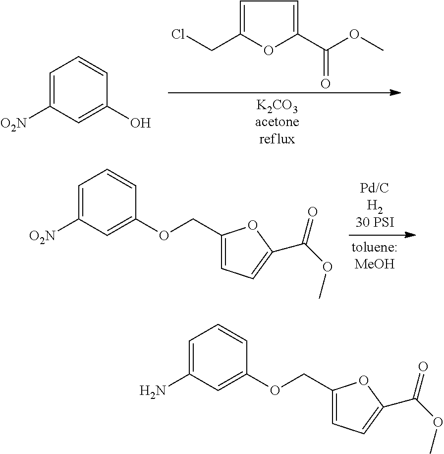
C1=C(CCl)OC(C(OC)=O)=C1.C1=C([O2N])C=C(O)C=C1.C1=C([O2N])C=C(OCC2=CC=C(C(OC)=O)O2)C=C1.C1=C(N)C=C(OCC2=CC=C(C(OC)=O)O2)C=C1
